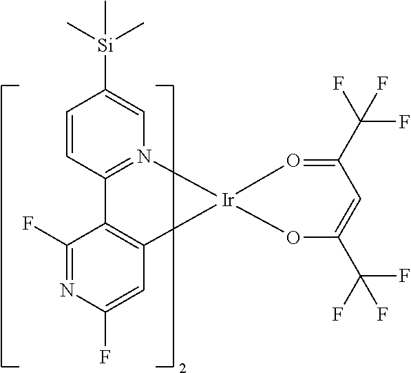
C1=CC2=N(C=C1[Si](C)(C)C)[Ir]1(C3=C2C(F)=NC(F)=C3)O=C(C(F)(F)F)C=C(C(F)(F)F)O1
